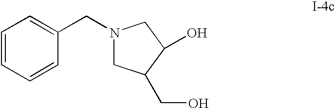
C1=CC=CC(CN2CC(CO)C(O)C2)=C1
